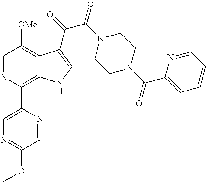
C1=NC(C2=CN=C(OC)C=N2)=C2C(=C1[OMe])C(C(=O)C(N1CCN(C(C3=CC=CC=N3)=O)CC1)=O)=CN2
